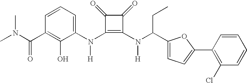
C(C1=C(O)C(N(C2=C(N(C(C3=CC=C(C4=C(Cl)C=CC=C4)O3)CC)[H])C(=O)C2=O)[H])=CC=C1)(=O)N(C)C
